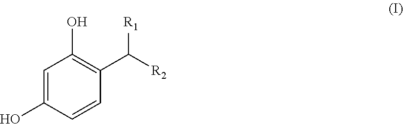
C1=C(O)C=CC(C([R2])[R1])=C1O
